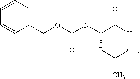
C1(COC(NC(C([H])=O)CC(C)C)=O)=CC=CC=C1
